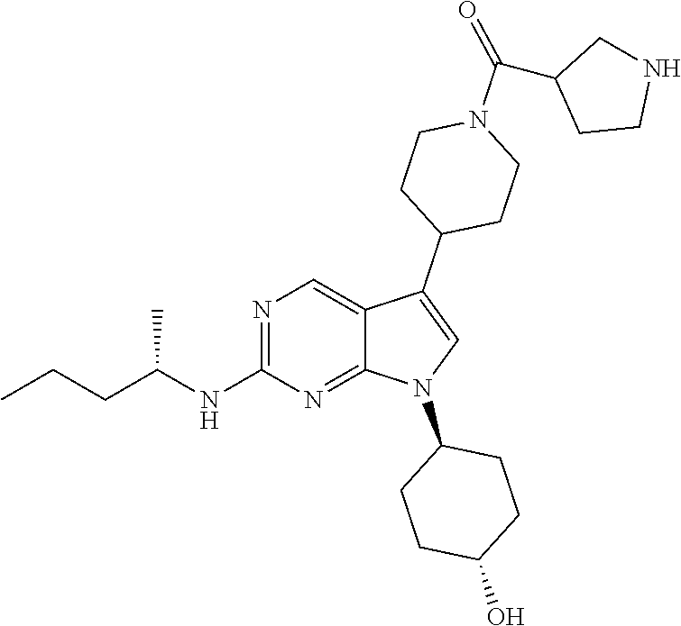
N1=C(NC(CCC)C)N=C2C(=C1)C(C1CCN(C(C3CCNC3)=O)CC1)=CN2C1CCC(O)CC1
